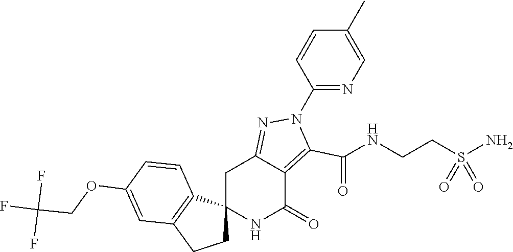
C12(NC(=O)C3=C(C(=O)NCCS(N)(=O)=O)N(C4=NC=C(C)C=C4)N=C3C1)CCC1=C2C=CC(OCC(F)(F)F)=C1
